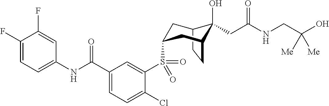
C12CCC(CC(S(C3=CC(C(NC4=CC=C(F)C(F)=C4)=O)=CC=C3Cl)(=O)=O)C1)C2(O)CC(NCC(O)([Me])[Me])=O
